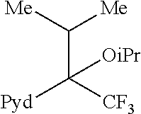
C(C([CF3])([Pyd])[OiPr])([Me])[Me]
